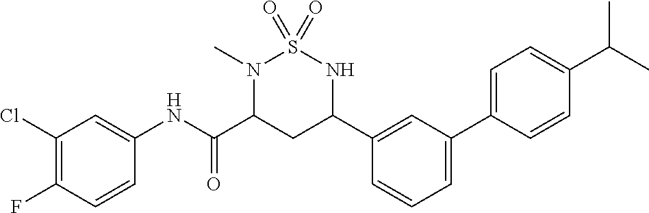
C1(Cl)=C(F)C=CC(NC(C2CC(C3=CC(C4=CC=C(C(C)C)C=C4)=CC=C3)NS(=O)(=O)N2C)=O)=C1
